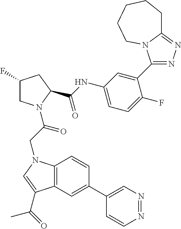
C12=C(C=C(C3=CN=NC=C3)C=C1)C(C(=O)C)=CN2CC(N1CC(F)CC1C(NC1=CC=C(F)C(C2=NN=C3N2CCCCC3)=C1)=O)=O
